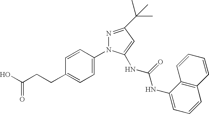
C1=C(N2N=C(C(C)(C)C)C=C2NC(NC2=CC=CC3=C2C=CC=C3)=O)C=CC(CCC(O)=O)=C1
